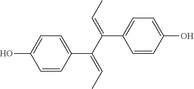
C1=CC(C(C(=CC)C2=CC=C(O)C=C2)=CC)=CC=C1O
